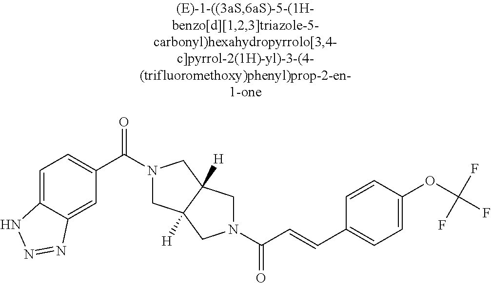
C1=C2C(=CC(C(N3CC4([H])C([H])(C3)CN(C(=O)C=CC3=CC=C(OC(F)(F)F)C=C3)C4)=O)=C1)N=NN2
